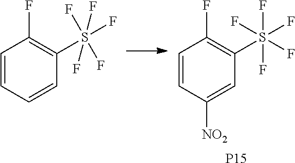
C1=CC([NO2])=CC(S(F)(F)(F)(F)F)=C1F.[P15].C1=CC=CC(S(F)(F)(F)(F)F)=C1F
